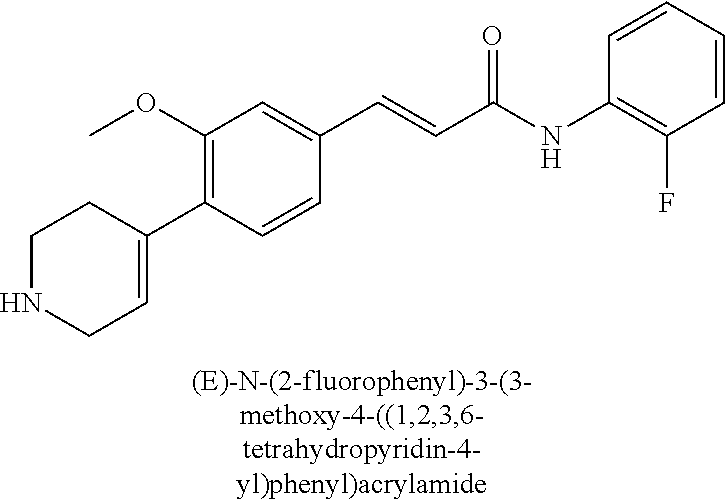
C1(OC)=C(C2=CCNCC2)C=CC(C=CC(NC2=C(F)C=CC=C2)=O)=C1
